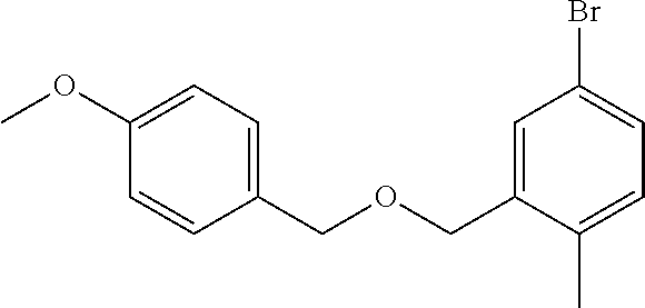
COC1=CC=C(COCC2=CC(Br)=CC=C2C)C=C1
